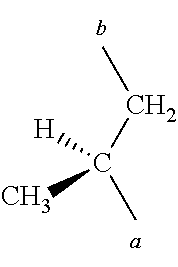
C(C)C([H])(C)C
